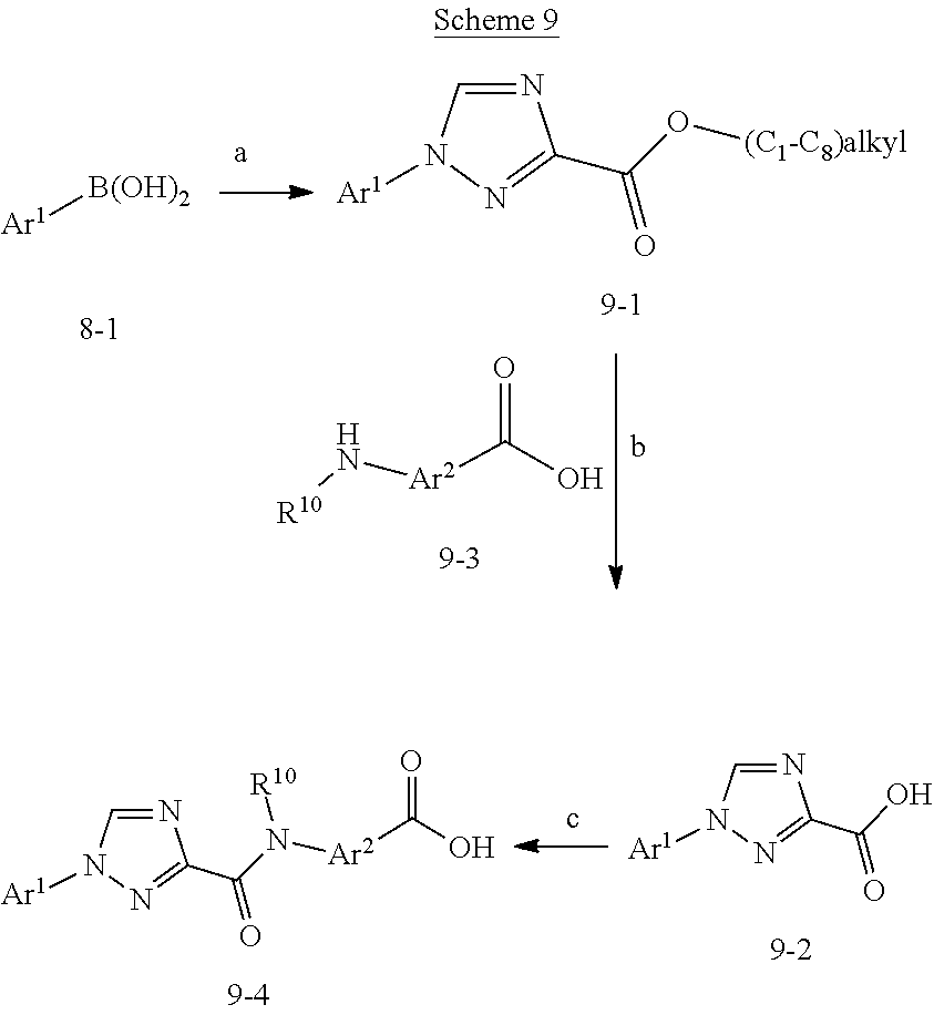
[Ar1][B(OH)2].O([(C1-C8)alkyl])C(C1=NN([Ar1])C=N1)=O.[R10]N[Ar2]C(O)=O.N([Ar2]C(O)=O)(C(C1=NN([Ar1])C=N1)=O)[R10].OC(C1=NN([Ar1])C=N1)=O
